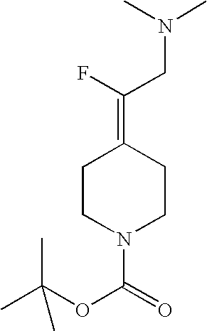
CC(OC(=O)N1CCC(=C(F)CN(C)C)CC1)(C)C
